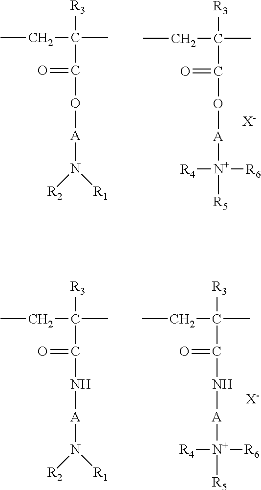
CCC([R3])(C)C(=O)O[A]N([R2])[R1].CCC([R3])(C)C(=O)O[A][N+]([R4])([R6])[R5].[X-].CCC([R3])(C)C(=O)N[A]N([R2])[R1].CCC([R3])(C)C(=O)N[A][N+]([R4])([R6])[R5].[X-]
